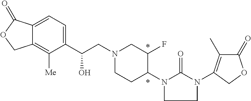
C(CN1CCC(N2CCN(C3=C(C)C(=O)OC3)C2=O)C(F)C1)(C1=CC=C2C(=C1[Me])COC2=O)O
